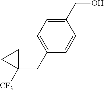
C1(CO)=CC=C(CC2([CF3])CC2)C=C1
